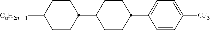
C1CC(C2CCC(C3=CC=C([CF3])C=C3)CC2)CCC1[CnH2n + 1]
